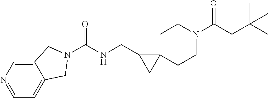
C1C2(CCN(C(CC(C)(C)C)=O)C1)C(CNC(=O)N1CC3=CC=NC=C3C1)C2
